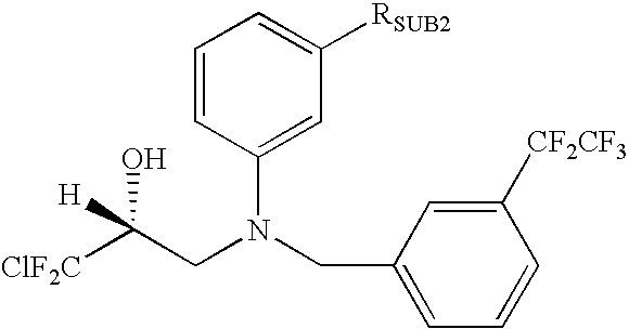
[ClF2C]C(CN(C1=CC([RSUB2])=CC=C1)CC1=CC=CC([CF2CF3])=C1)(O)[H]
